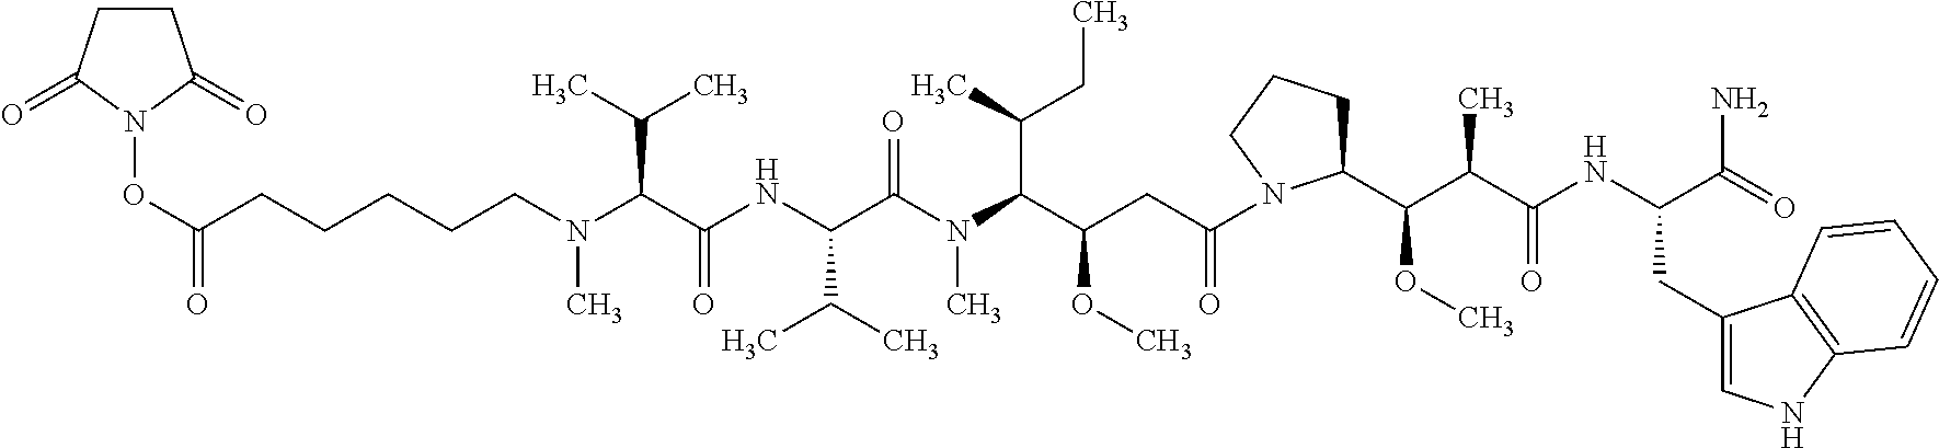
N(C(C(NC(C(N(C(C(CC(=O)N1C(C(C(C(NC(C(=O)N)CC2=CNC3=C2C=CC=C3)=O)C)OC)CCC1)OC)C(CC)C)C)=O)C(C)C)=O)C(C)C)(CCCCCC(ON1C(=O)CCC1=O)=O)C
